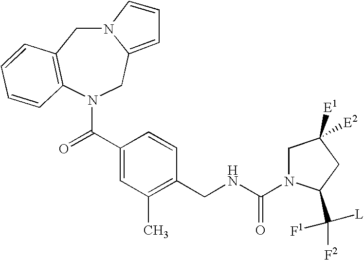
N12CC3=C(N(C(C4=CC(C)=C(CNC(N5CC([E2])([E1])CC5C([L])([F2])[F1])=O)C=C4)=O)CC1=CC=C2)C=CC=C3
